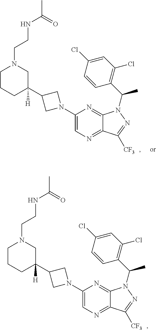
C(N1CC(C2CN(C3=CN=C4C(=N3)N(C(C3=C(Cl)C=C(Cl)C=C3)C)N=C4[CF3])C2)([H])CCC1)CNC(C)=O.C(N1CC(C2CN(C3=CN=C4C(=N3)N(C(C3=C(Cl)C=C(Cl)C=C3)C)N=C4[CF3])C2)([H])CCC1)CNC(C)=O
